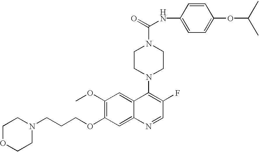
N1(CCCOC2=C(OC)C=C3C(=C2)N=CC(F)=C3N2CCN(C(NC3=CC=C(OC(C)C)C=C3)=O)CC2)CCOCC1
